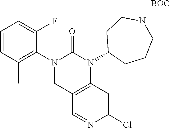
C1(C)=C(N2CC3=C(N(C4CCCNCC4)C2=O)C=C(Cl)N=C3)C(F)=CC=C1.[BOC]
